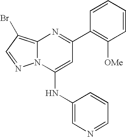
C12=C(Br)C=NN1C(NC1=CN=CC=C1)=CC(C1=C([OMe])C=CC=C1)=N2
